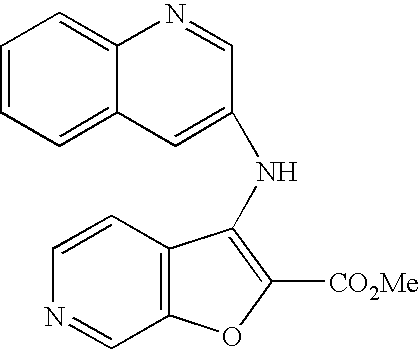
C1=CC2=C(C=N1)OC([CO2Me])=C2NC1=CC2=CC=CC=C2N=C1
